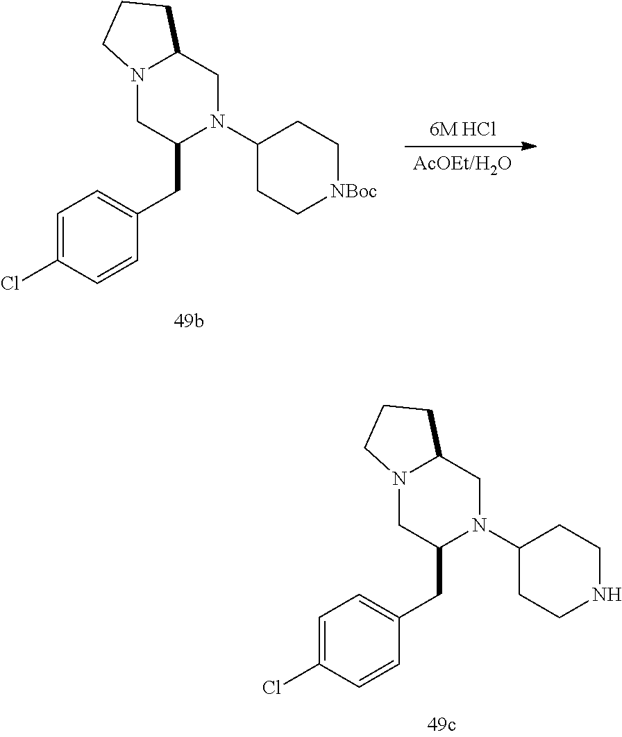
C1=C(Cl)C=CC(CC2N(C3CCNCC3)CC3N(C2)CCC3)=C1.[AcOEt/H2O].[6M HCl].C1=C(Cl)C=CC(CC2N(C3CC[NBoc]CC3)CC3N(C2)CCC3)=C1
